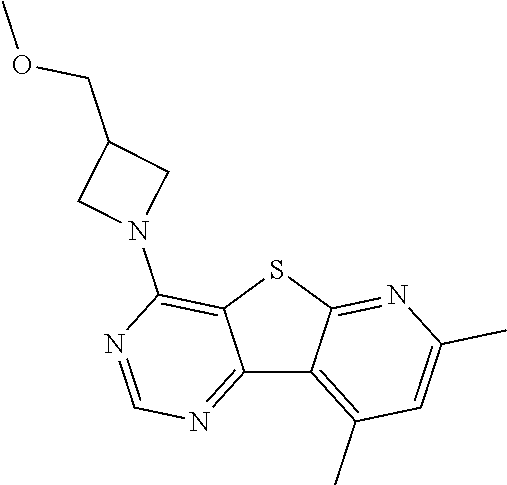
C12=NC=NC(N3CC(COC)C3)=C1SC1=NC(C)=CC(C)=C21
